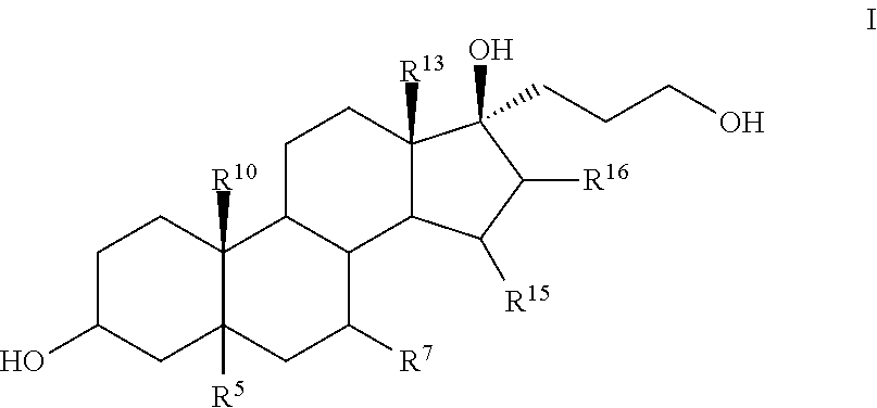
C1C(O)CC2([R5])C([R10])(C1)C1C(C([R7])C2)C2C([R13])(CC1)C(O)(CCCO)C([R16])C2[R15]
